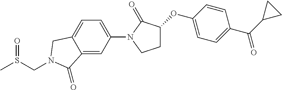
O(C1CCN(C2=CC=C3C(=C2)C(=O)N(CS(C)=O)C3)C1=O)C1=CC=C(C(C2CC2)=O)C=C1
